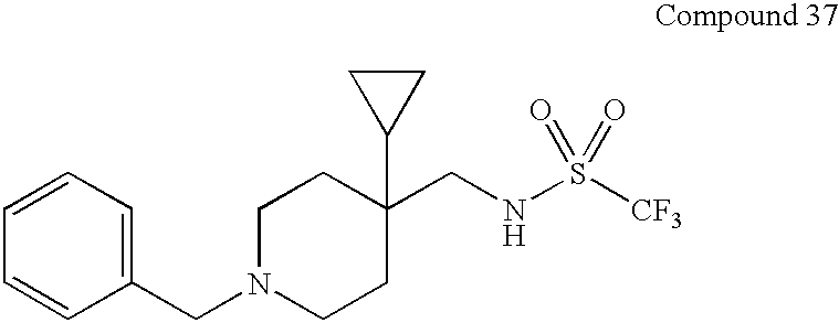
C1(CN2CCC(C3CC3)(CNS([CF3])(=O)=O)CC2)=CC=CC=C1
